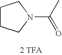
N1(C(C)=O)CCCC1.[2 TFA]
